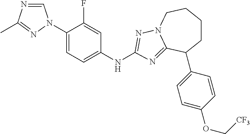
C1=NC(C)=NN1C1=CC=C(NC2=NN3CCCCC(C4=CC=C(OC[CF3])C=C4)C3=N2)C=C1F
